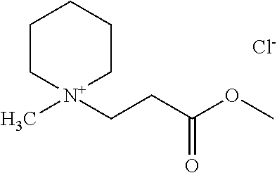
C1C[N+](C)(CCC(OC)=O)CCC1.[Cl-]
